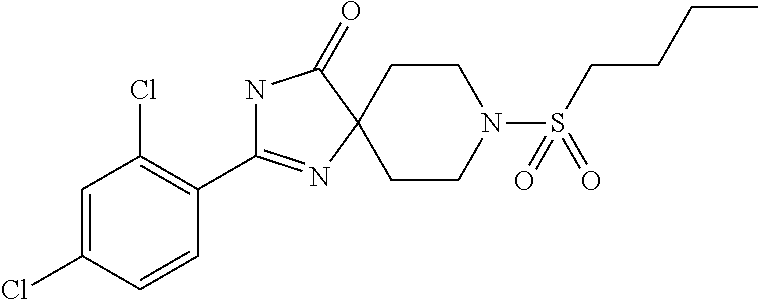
N1C(C2=C(Cl)C=C(Cl)C=C2)=NC2(C1=O)CCN(S(CCCC)(=O)=O)CC2
